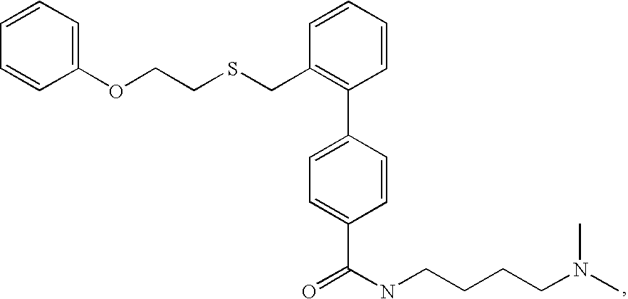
C1(OCCSCC2=C(C3=CC=C(C(NCCCCN(C)C)=O)C=C3)C=CC=C2)=CC=CC=C1
